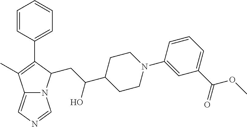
C12=CN=CN1C(CC(C1CCN(C3=CC(C(OC)=O)=CC=C3)CC1)O)C(C1=CC=CC=C1)=C2C
